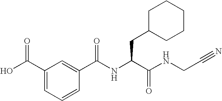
C1(C(NC(C(NCC#N)=O)CC2CCCCC2)=O)=CC(C(O)=O)=CC=C1
